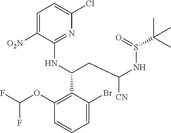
C1(OC(F)F)=C(C(CC(NS(C(C)(C)C)=O)[CN])NC2=NC(Cl)=CC=C2[O2N])C(Br)=CC=C1
